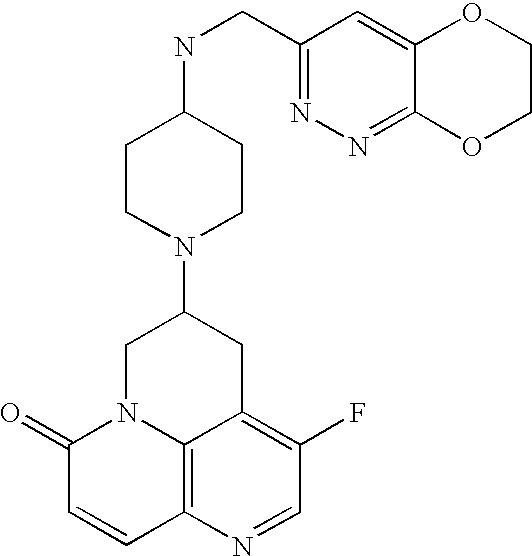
C1COC2=NN=C(CNC3CCN(C4CC5=C(F)C=NC6=C5N(C4)C(=O)C=C6)CC3)C=C2O1
